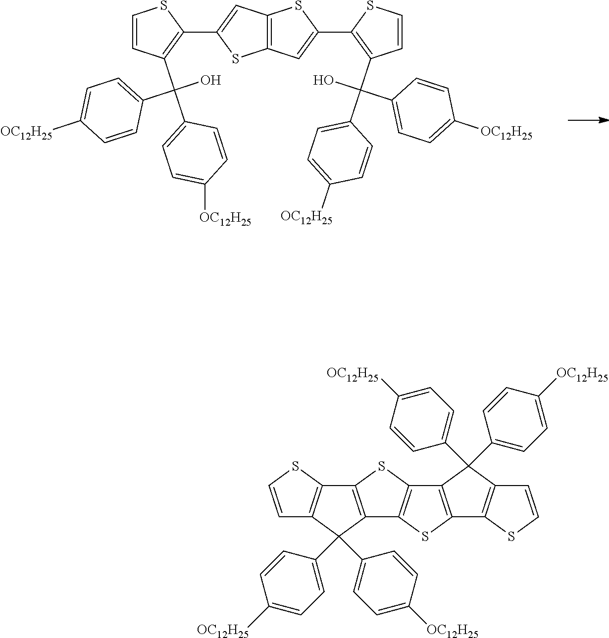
C1=CC(C(C2=CC=C([OC12H25])C=C2)(O)C2=CC=C([OC12H25])C=C2)=C(C2=CC3=C(S2)C=C(C2=C(C(C4=CC=C([OC12H25])C=C4)(O)C4=CC=C([OC12H25])C=C4)C=CS2)S3)S1.C1=CSC2=C1C(C1=CC=C([OC12H25])C=C1)(C1=CC=C([OC12H25])C=C1)C1=C2SC2=C1SC1=C2C(C2=CC=C([OC12H25])C=C2)(C2=CC=C([OC12H25])C=C2)C2=C1SC=C2
